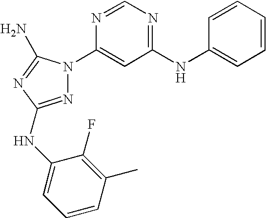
N1=C(NC2=CC=CC(C)=C2F)N=C(N)N1C1=CC(NC2=CC=CC=C2)=NC=N1
